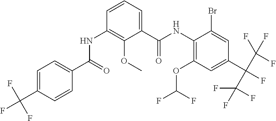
C1=C(C(F)(F)F)C=CC(C(=O)NC2=C(OC)C(C(NC3=C(OC(F)F)C=C(C(C(F)(F)F)(C(F)(F)F)F)C=C3Br)=O)=CC=C2)=C1
